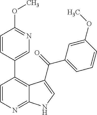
C1=CN=C2C(=C1C1=CN=C(OC)C=C1)C(C(=O)C1=CC=CC(OC)=C1)=CN2
